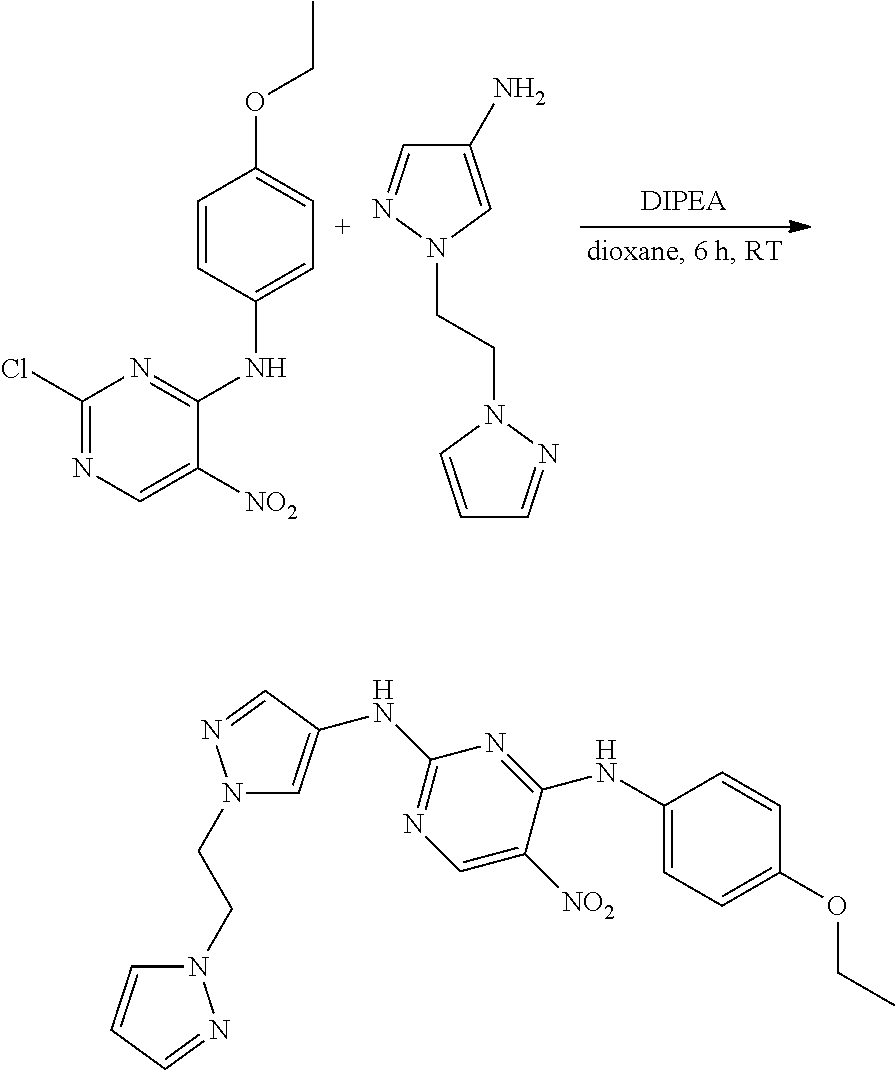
C1(Cl)=NC=C([NO2])C(NC2=CC=C(OCC)C=C2)=N1.C1=CN(CCN2N=CC(N)=C2)N=C1.N1(CCN2C=C(NC3=NC=C([NO2])C(NC4=CC=C(OCC)C=C4)=N3)C=N2)C=CC=N1
